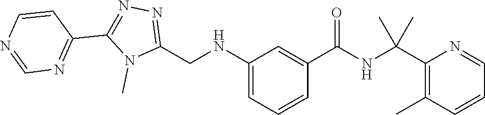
C(C1=C(C)C=CC=N1)(NC(C1=CC(NCC2=NN=C(C3=NC=NC=C3)N2C)=CC=C1)=O)(C)C
